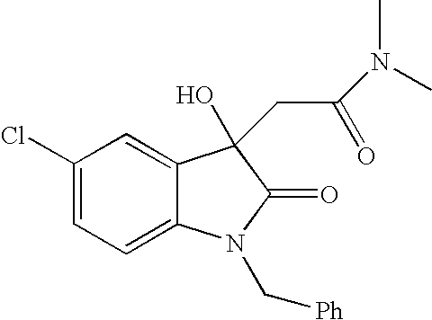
C1(Cl)=CC=C2C(=C1)C(CC(N(C)C)=O)(O)C(=O)N2C[Ph]
